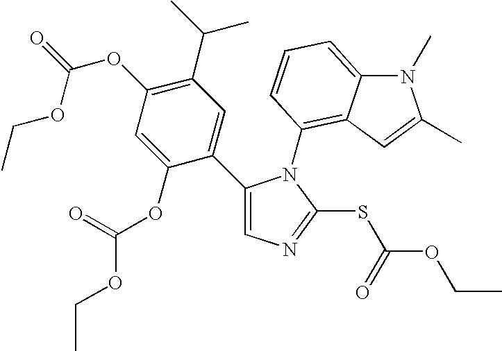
C1(C2=CC(C(C)C)=C(OC(=O)OCC)C=C2OC(OCC)=O)=CN=C(SC(OCC)=O)N1C1=C2C(=CC=C1)N(C)C(C)=C2
